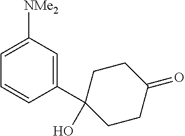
C1=C([NMe2])C=C(C2(O)CCC(=O)CC2)C=C1
